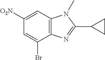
C1=C(Br)C2=C(C=C1[O2N])N(C)C(C1CC1)=N2
